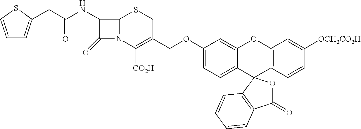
C1(OCC2=C([CO2H])N3C(SC2)C(NC(=O)CC2=CC=CS2)C3=O)=CC=C2C(=C1)OC1=C(C=CC([OCH2CO2H])=C1)C21OC(=O)C2=C1C=CC=C2
